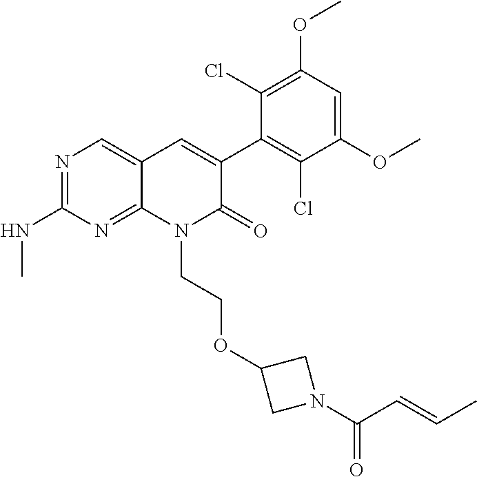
C1(NC)=NC=C2C(=N1)N(CCOC1CN(C(C=CC)=O)C1)C(=O)C(C1=C(Cl)C(OC)=CC(OC)=C1Cl)=C2
